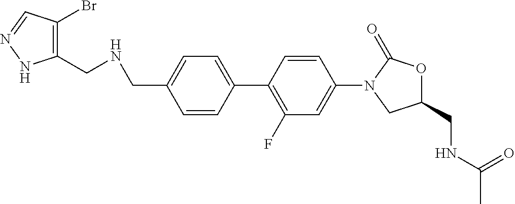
C1(CNCC2=C(Br)C=NN2)=CC=C(C2=C(F)C=C(N3CC(CNC(C)=O)OC3=O)C=C2)C=C1
